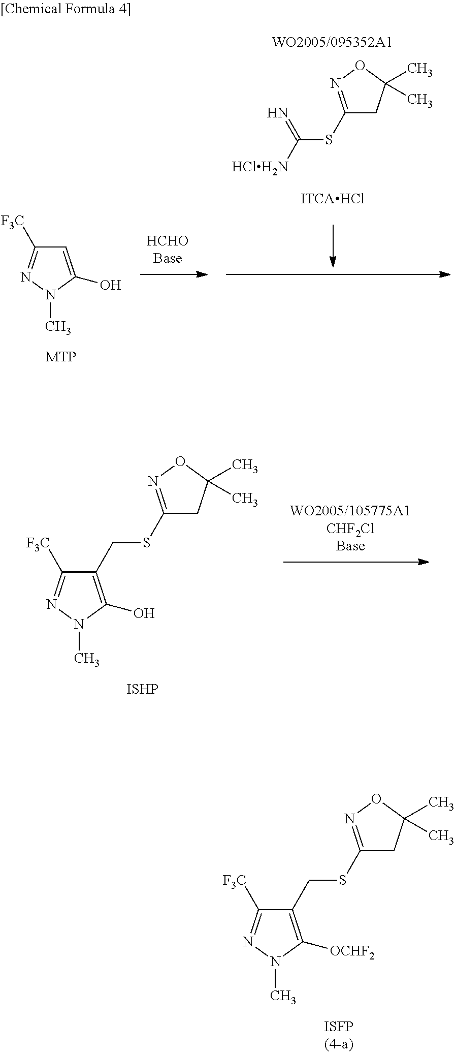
C1(SCC2=C([OCHF2])N(C)N=C2[F3C])=NOC(C)(C)C1.C1(SCC2=C(O)N(C)N=C2[F3C])=NOC(C)(C)C1.[ISHP].C1(SC([HClH2N])=N)=NOC(C)(C)C1.C1=C(O)N(C)N=C1[F3C]
